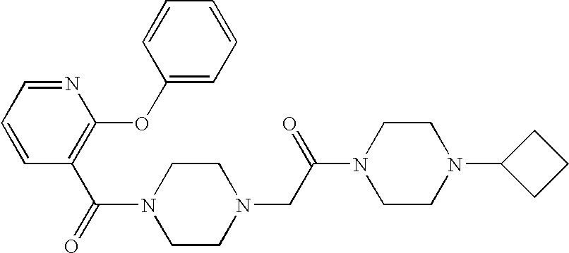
N1(C(=O)C2=C(OC3=CC=CC=C3)N=CC=C2)CCN(CC(N2CCN(C3CCC3)CC2)=O)CC1
